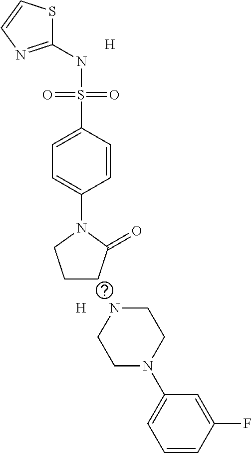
C1(NS(C2=CC=C(N3CCCC3=O)C=C2)(=O)=O)=NC=CS1.[H].[H].N1CCN(C2=CC=CC(F)=C2)CC1
